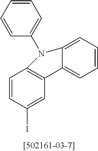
C1=CC(I)=CC2=C1N(C1=CC=CC=C1)C1=CC=CC=C21
